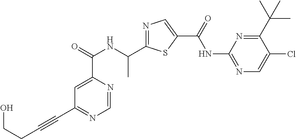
C1=NC(C(=O)NC(C2=NC=C(C(=O)NC3=NC=C(Cl)C(C(C)(C)C)=N3)S2)C)=CC(C#CCCO)=N1
